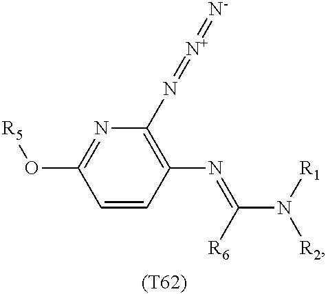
C1=CC(N=C([R6])N([R1])[R2])=C(N=[N+]=[N-])N=C1O[R5].[(T62)]
